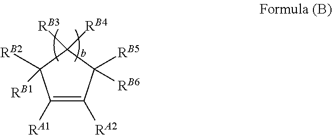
C1([RA1])=C([RA2])C([RB5])([RB6])C([RB4])([RB3])C1([RB1])[RB2]
